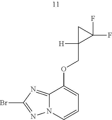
C1(OCC2([H])C(F)(F)C2)=CC=CN2C1=NC(Br)=N2
